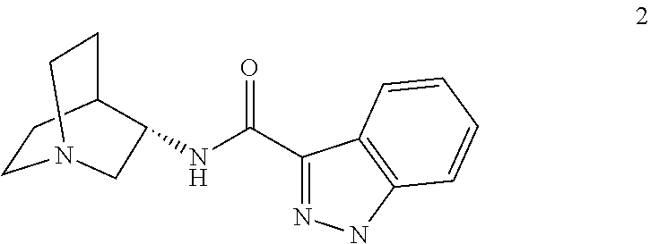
N(C(C1=NNC2=C1C=CC=C2)=O)C1C2CCN(CC2)C1
